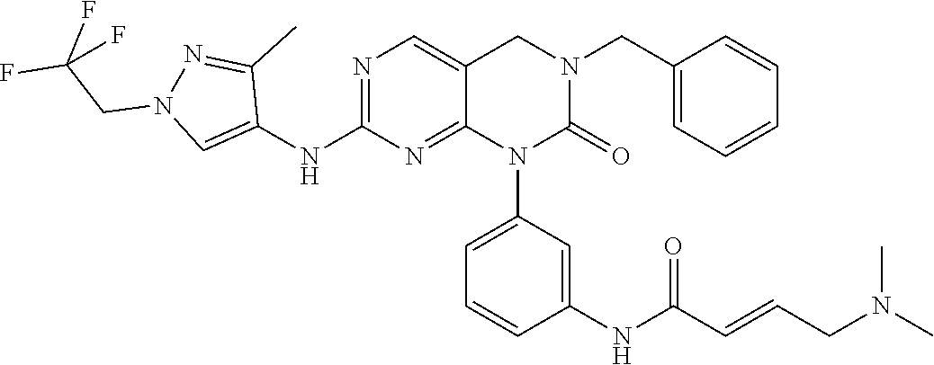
C1(CN2CC3=CN=C(NC4=CN(CC(F)(F)F)N=C4C)N=C3N(C3=CC=CC(NC(C=CCN(C)C)=O)=C3)C2=O)=CC=CC=C1
